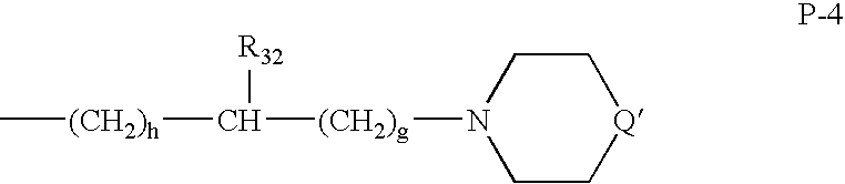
N1([(CH2)g]C([R32])[(CH2)h]C)CC[Q]CC1
